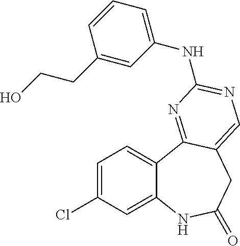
C1=C(Cl)C=C2C(=C1)C1=NC(NC3=CC=CC(CCO)=C3)=NC=C1CC(=O)N2
